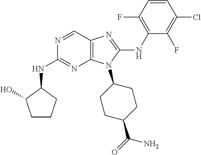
N1=CC2=C(N=C1NC1C(O)CCC1)N(C1CCC(C(=O)N)CC1)C(NC1=C(F)C=CC(Cl)=C1F)=N2
